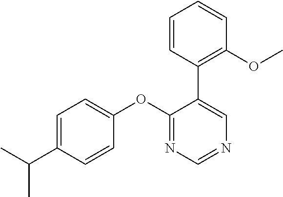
C1=C(C(C)C)C=CC(OC2=NC=NC=C2C2=C(OC)C=CC=C2)=C1
